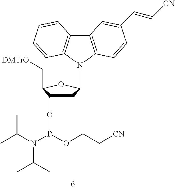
C12=C(N(C3CC(OP(N(C(C)C)C(C)C)OCC[CN])C(C[DMTrO])O3)C3=C1C=CC=C3)C=CC(C=C[CN])=C2
